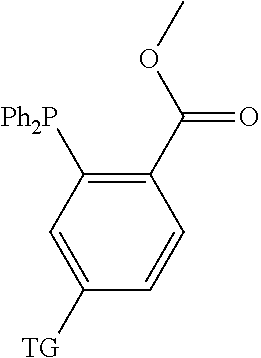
C1=C([TG])C=CC(C(OC)=O)=C1[Ph2P]
